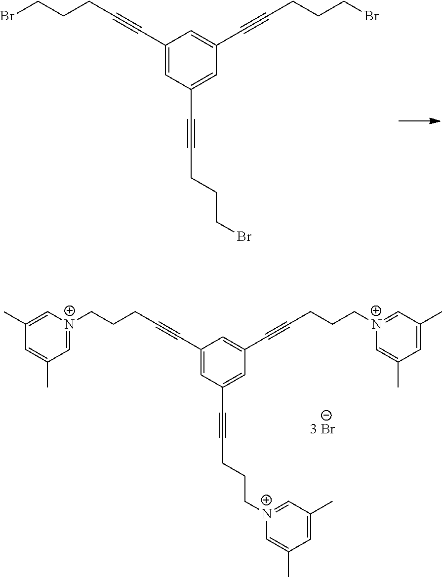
C1(C#CCCCBr)=CC(C#CCCCBr)=CC(C#CCCCBr)=C1.C1(C#CCCC[N+]2=CC(C)=CC(C)=C2)=CC(C#CCCC[N+]2=CC(C)=CC(C)=C2)=CC(C#CCCC[N+]2=CC(C)=CC(C)=C2)=C1
